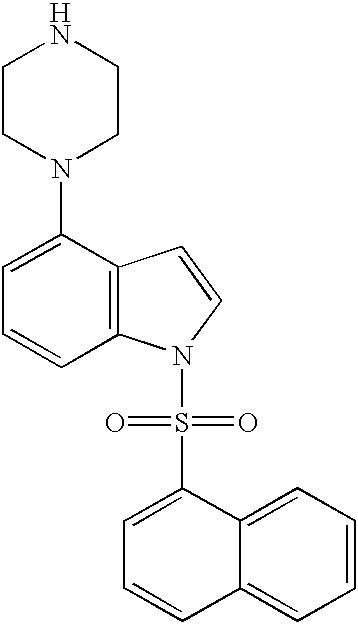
C1=CC=C(N2CCNCC2)C2=C1N(S(=O)(=O)C1=CC=CC3=CC=CC=C13)C=C2
